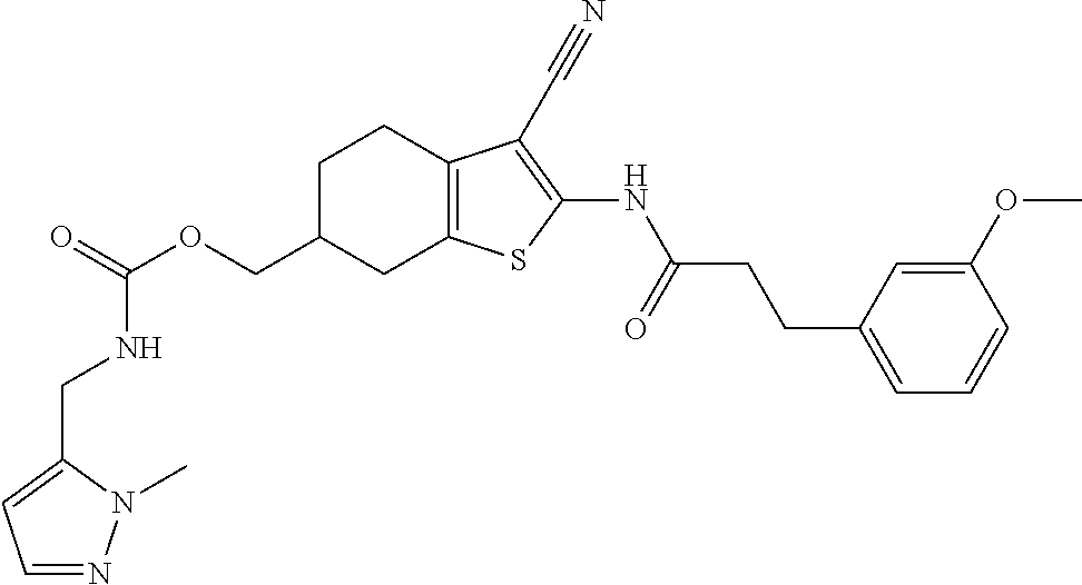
C(OCC1CC2=C(CC1)C(C#N)=C(NC(CCC1=CC=CC(OC)=C1)=O)S2)(=O)NCC1=CC=NN1C
